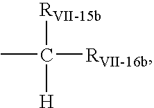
CC([RVII-15b])([RVII-16b])[H]
